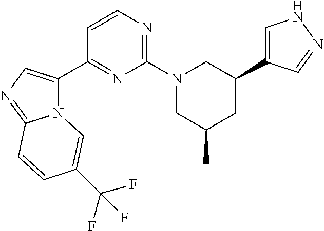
C1=C(C2CN(C3=NC=CC(C4=CN=C5N4C=C(C(F)(F)F)C=C5)=N3)CC(C)C2)C=NN1
